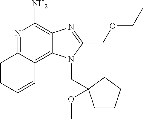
C12=C3C=CC=CC3=NC(N)=C1N=C(COCC)N2CC1(OC)CCCC1
